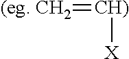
[CH)]([X])=[(eg. CH2]
